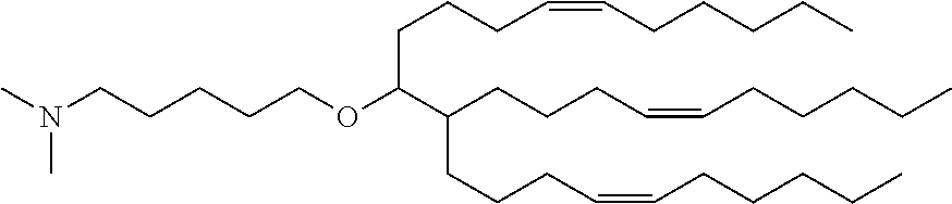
C(CCCCOC(CCCC=CCCCCC)C(CCCC=CCCCCC)CCCC=CCCCCC)N(C)C
